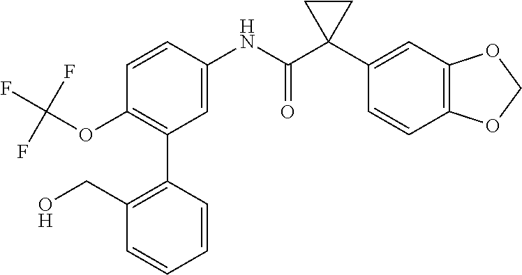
C1=C(NC(C2(C3=CC4=C(C=C3)OCO4)CC2)=O)C=CC(OC(F)(F)F)=C1C1=C(CO)C=CC=C1
